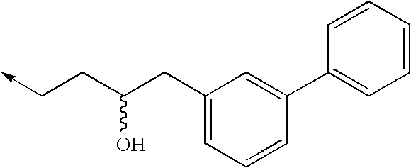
C1(CC(CC->C)O)=CC=CC(C2=CC=CC=C2)=C1
